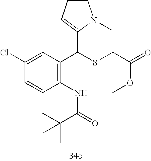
C1=CC(Cl)=CC(C(SCC(=O)OC)C2=CC=CN2C)=C1NC(C(C)(C)C)=O
